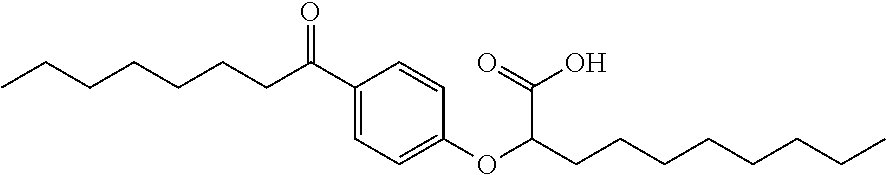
CCCCCCCC(C1=CC=C(OC(CCCCCCCC)C(=O)O)C=C1)=O
